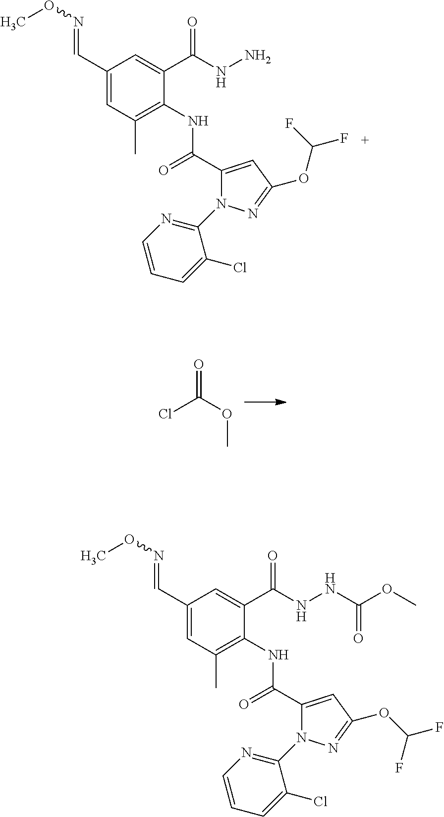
C1(C)=C(NC(=O)C2=CC(OC(F)F)=NN2C2=NC=CC=C2Cl)C(C(=O)NN)=CC(C=NOC)=C1.ClC(OC)=O.C1(C)=C(NC(=O)C2=CC(OC(F)F)=NN2C2=NC=CC=C2Cl)C(C(=O)NNC(OC)=O)=CC(C=NOC)=C1
